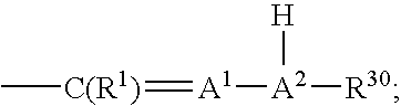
C[C(R1)]=[A1][A2]([R30])[H]
